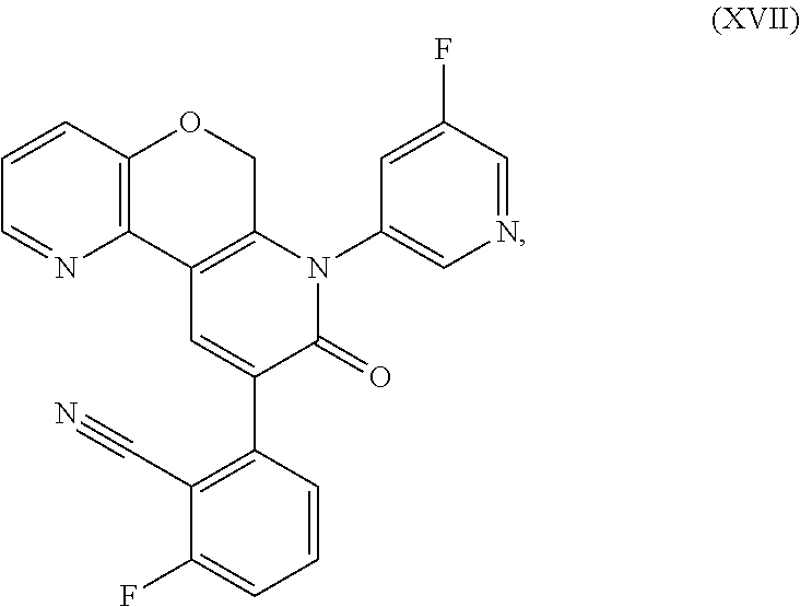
C1=CC2=C(N=C1)C1=C(CO2)N(C2=CN=CC(F)=C2)C(=O)C(C2=C(C#N)C(F)=CC=C2)=C1
